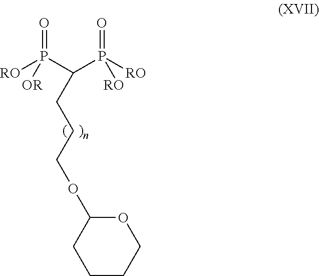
[RO]P(=O)([OR])C(P([RO])(=O)[RO])CCCOC1CCCCO1
